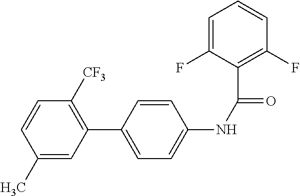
C1(C)=CC(C2=CC=C(NC(=O)C3=C(F)C=CC=C3F)C=C2)=C([CF3])C=C1
